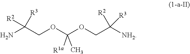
NC(COC([R1a])(OCC([R2])([NH2])[R3])C)([R3])[R2]
